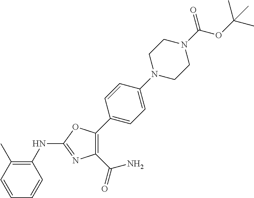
C1(NC2=NC(C(=O)N)=C(C3=CC=C(N4CCN(C(=O)OC(C)(C)C)CC4)C=C3)O2)=C(C)C=CC=C1
